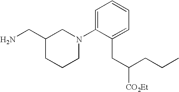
C1(CN)CCCN(C2=CC=CC=C2CC([CO2Et])CCC)C1
